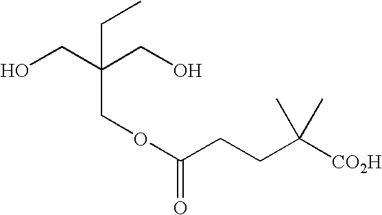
OCC(CO)(COC(CCC([CO2H])(C)C)=O)CC
